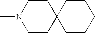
N1(C)CCC2(CC1)CCCCC2
